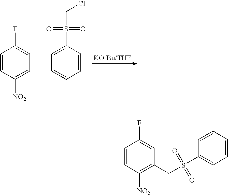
C1=CC([NO2])=CC=C1F.C1=C(S(CCl)(=O)=O)C=CC=C1.C1=CC([NO2])=C(CS(C2=CC=CC=C2)(=O)=O)C=C1F
